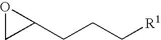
C1(CCC[R1])OC1
